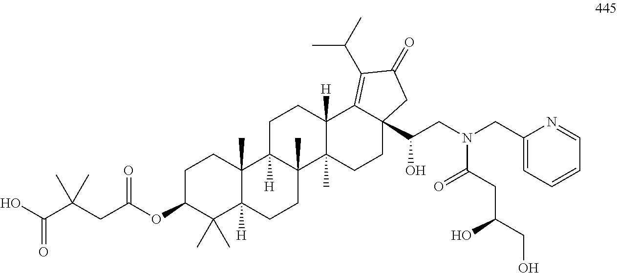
C1C(OC(CC(C(O)=O)(C)C)=O)C(C)(C)C2([H])C(C)(C1)C1([H])C(C)(CC2)C2(C)C([H])(CC1)C1=C(C(C)C)C(=O)CC1(C(O)CN(CC1=CC=CC=N1)C(CC(CO)O)=O)CC2
